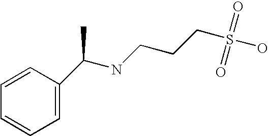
C1=CC(C(NCCCS(=O)(=O)O)C)=CC=C1
